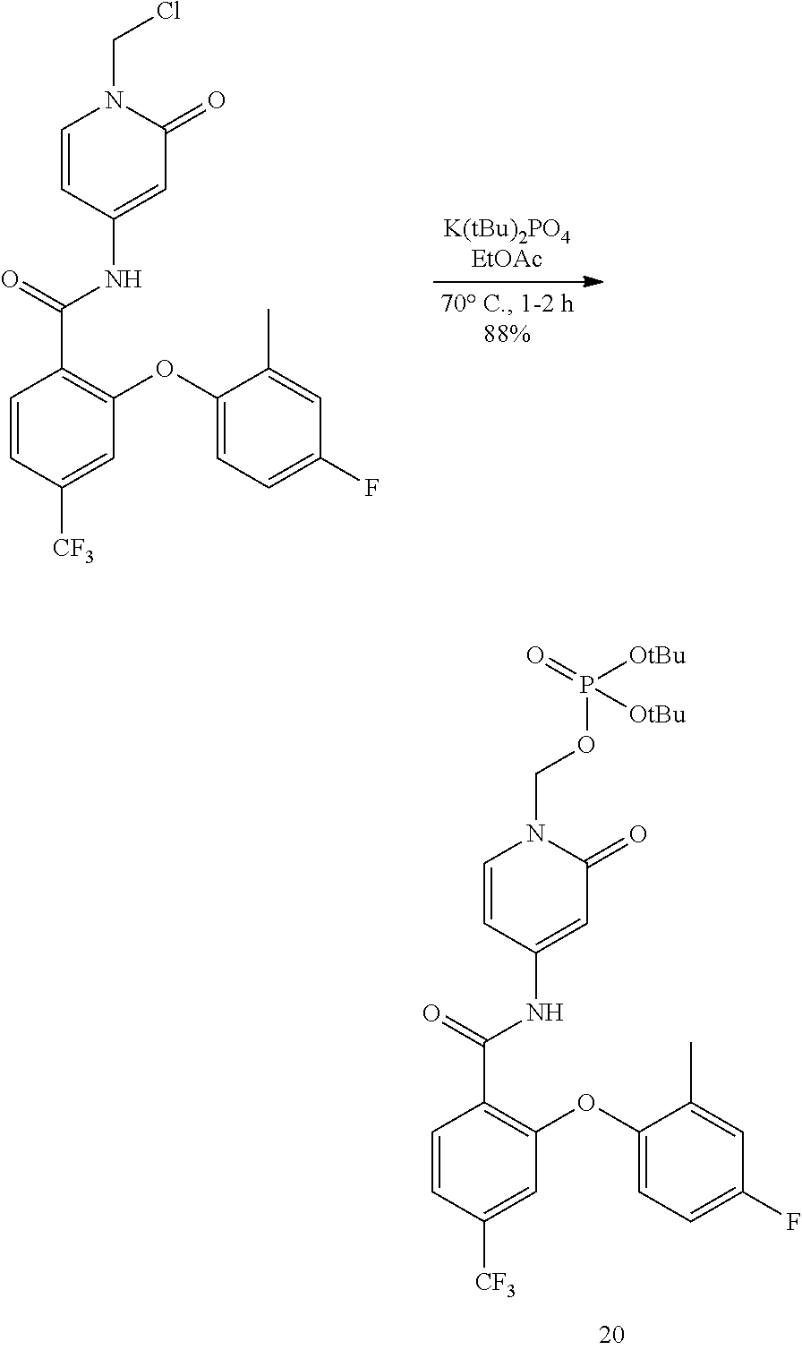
C1=CC([CF3])=CC(OC2=CC=C(F)C=C2C)=C1C(=O)NC1=CC(=O)N(CCl)C=C1.C1=CC([CF3])=CC(OC2=CC=C(F)C=C2C)=C1C(=O)NC1=CC(=O)N(COP([OtBu])(=O)[OtBu])C=C1
